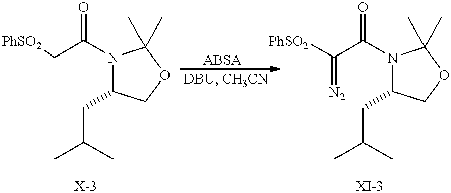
C(C(N1C(CC(C)C)COC1(C)C)=O)[PhSO2].C(C(N1C(CC(C)C)COC1(C)C)=O)([PhSO2])=[N2]
